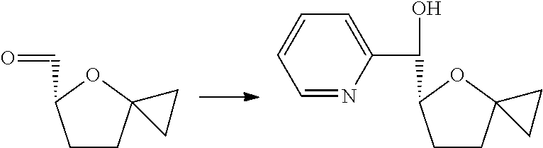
C1CC2(OC1C(O)C1=CC=CC=N1)CC2.C1CC2(OC1C=O)CC2
